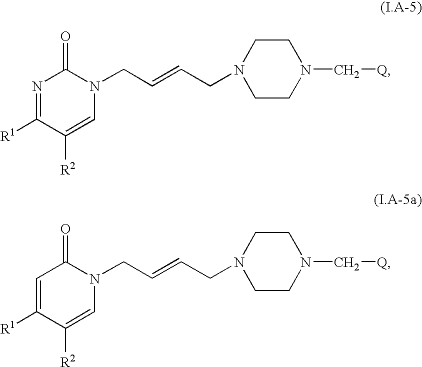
N1=C([R1])C([R2])=CN(CC=CCN2CCN(C[Q])CC2)C1=O.C1=C([R1])C([R2])=CN(CC=CCN2CCN(C[Q])CC2)C1=O
